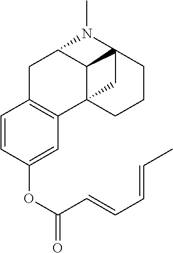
C12C34CCCC1(N(C)C2CC1=C3C=C(OC(=O)C=CC=CC)C=C1)C4
